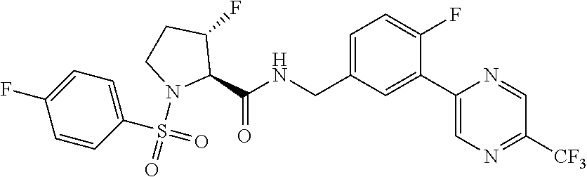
C1(C(NCC2=CC=C(F)C(C3=CN=C([CF3])C=N3)=C2)=O)C(F)CCN1S(=O)(=O)C1=CC=C(F)C=C1
